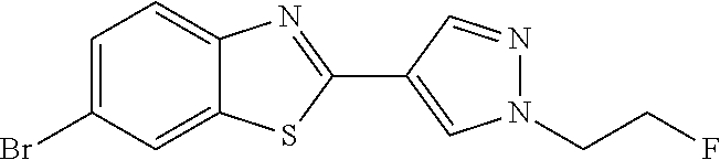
C1=C(Br)C=C2C(=C1)N=C(C1=CN(CCF)N=C1)S2
